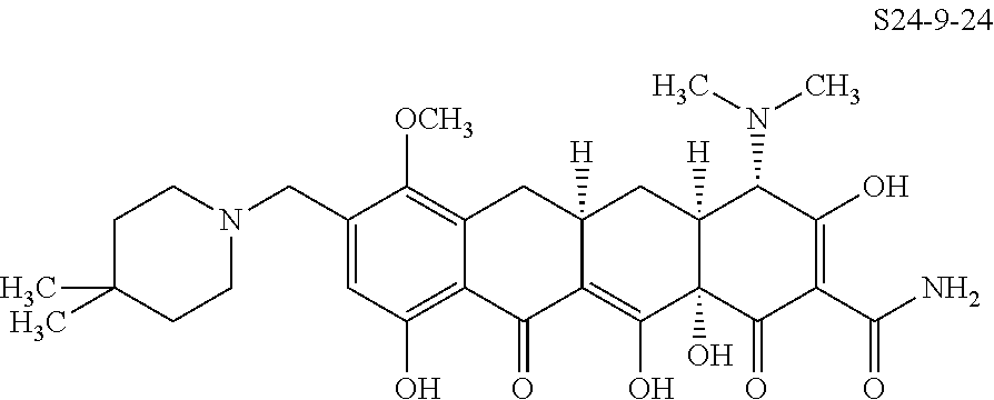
C1=C(CN2CCC(C)(C)CC2)C([OCH3])=C2C(=C1O)C(=O)C1=C(O)C3(O)C([H])(CC1([H])C2)C(N(C)C)C(O)=C(C(N)=O)C3=O
